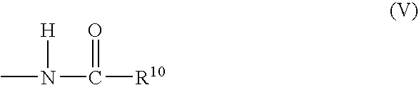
N(C([R10])=O)(C)[H]
